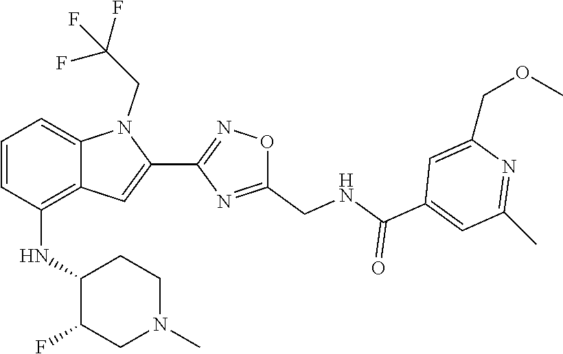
C1(C2=CC3=C(NC4C(F)CN(C)CC4)C=CC=C3N2CC(F)(F)F)=NOC(CNC(C2=CC(C)=NC(COC)=C2)=O)=N1
